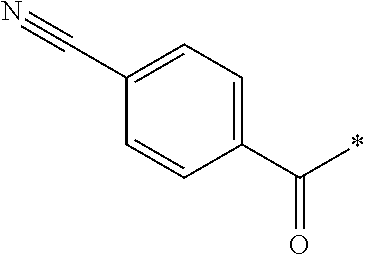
C1(C(*)=O)=CC=C(C#N)C=C1
